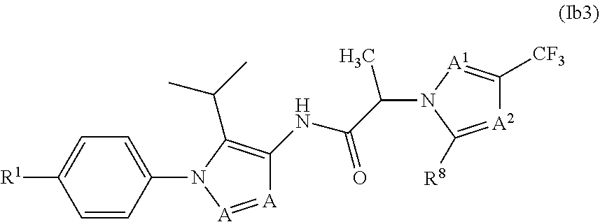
[A]1=[A]N(C2=CC=C([R1])C=C2)C(C(C)C)=C1NC(C(C)N1C([R8])=[A2]C([CF3])=[A1]1)=O
